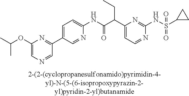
N1=CC=C(C(C(NC2=CC=C(C3=NC(OC(C)C)=CN=C3)C=N2)=O)CC)N=C1NS(=O)(=O)C1CC1
